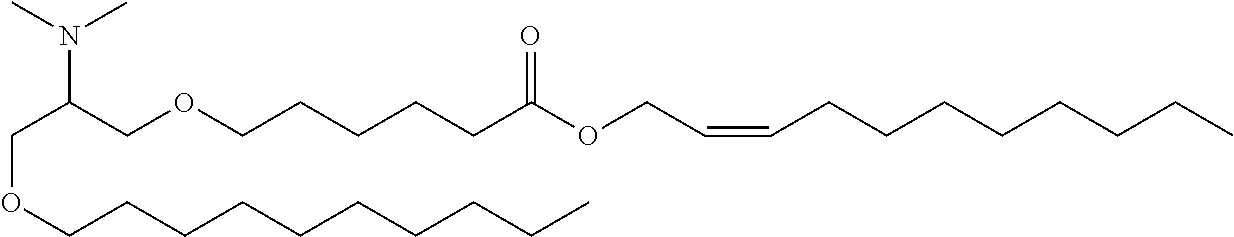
C(OCCCCCCCCCC)C(COCCCCCC(OCC=CCCCCCCCC)=O)N(C)C
